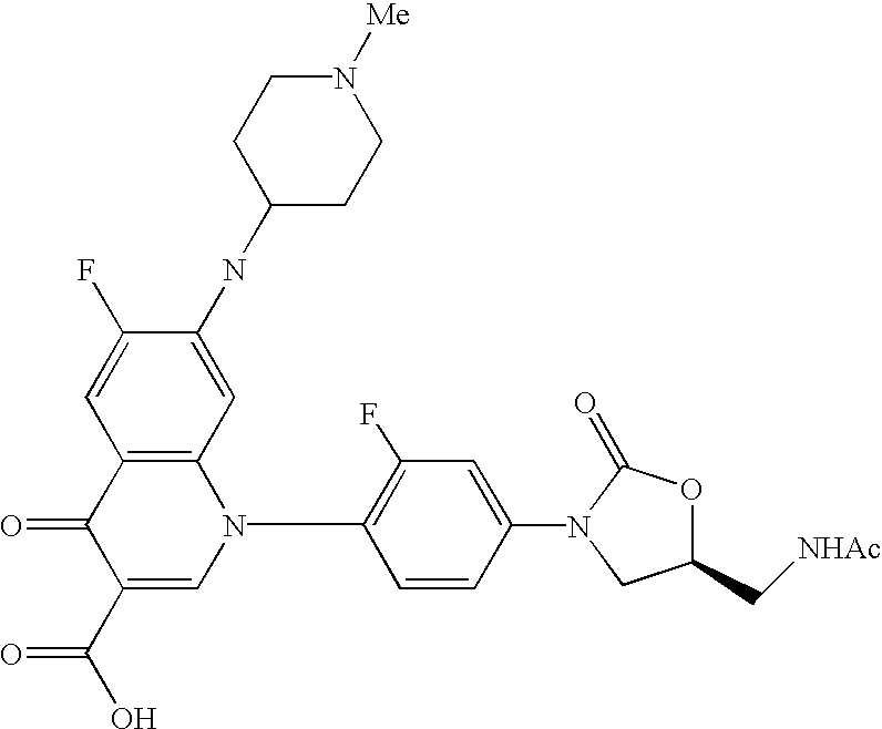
C1=CC(N2C(=O)OC(C[NHAc])C2)=CC(F)=C1N1C=C(C(O)=O)C(=O)C2=C1C=C(NC1CCN([Me])CC1)C(F)=C2
